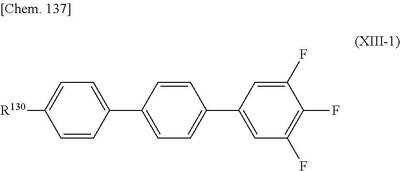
C1=C(C2=CC=C(C3=CC(F)=C(F)C(F)=C3)C=C2)C=CC([R130])=C1
